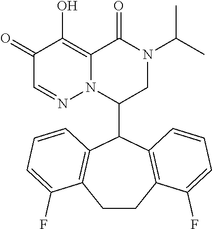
C1(=O)C=NN2C(=C1O)C(=O)N(C(C)C)CC2C1C2=C(C(F)=CC=C2)CCC2=C1C=CC=C2F
